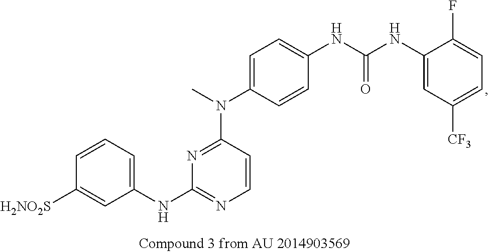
C1=CC=C(NC2=NC=CC(N(C)C3=CC=C(NC(NC4=CC([CF3])=CC=C4F)=O)C=C3)=N2)C=C1[SO2NH2]
